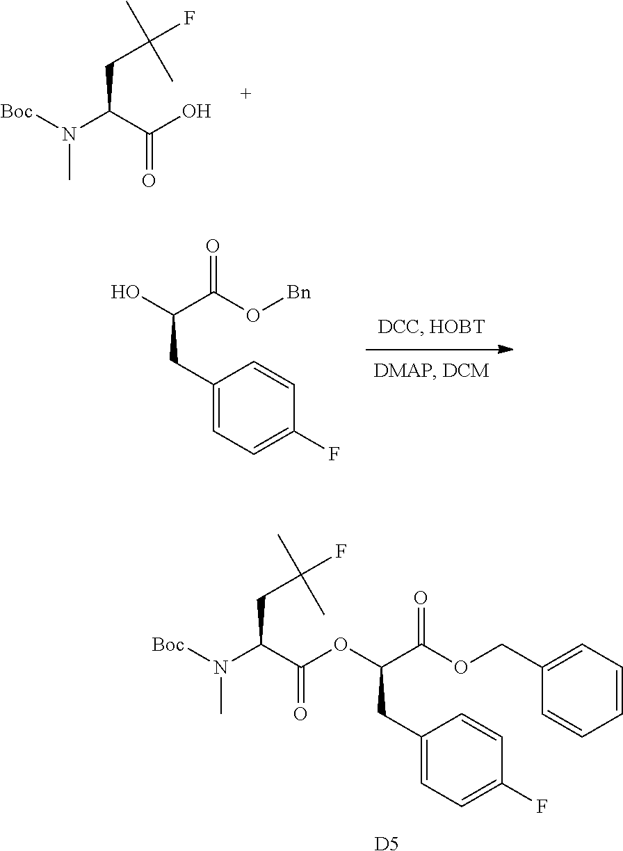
[Boc]N(C(C(O)=O)CC(C)(C)F)C.[D5].C(C(=O)OCC1=CC=CC=C1)(CC1=CC=C(F)C=C1)OC(C(N([Boc])C)CC(C)(C)F)=O.OC(C(=O)O[Bn])CC1=CC=C(F)C=C1
